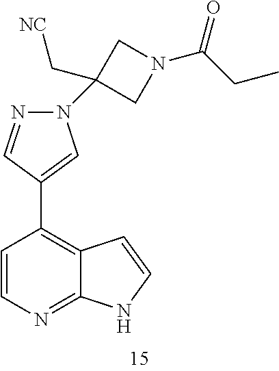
C1=CN=C2C(=C1C1=CN(C3(C[NC])CN(C(CC)=O)C3)N=C1)C=CN2
